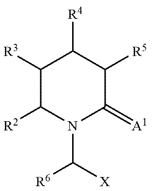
C1([R3])C([R2])N(C([X])[R6])C(=[A1])C([R5])C1[R4]
